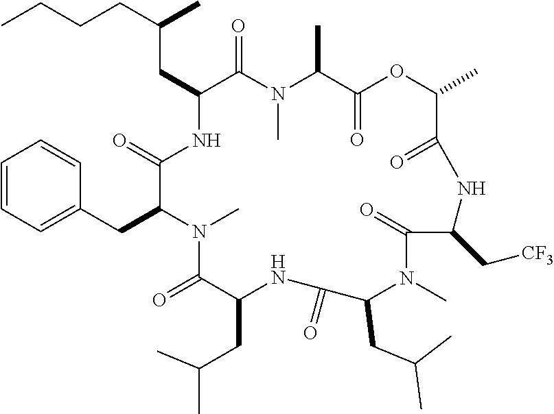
C(CC1NC(=O)C(CC2=CC=CC=C2)N(C)C(=O)C(CC(C)C)NC(=O)C(CC(C)C)N(C)C(=O)C(C[CF3])NC(=O)C(C)OC(=O)C(C)N(C)C1=O)(CCCC)C
